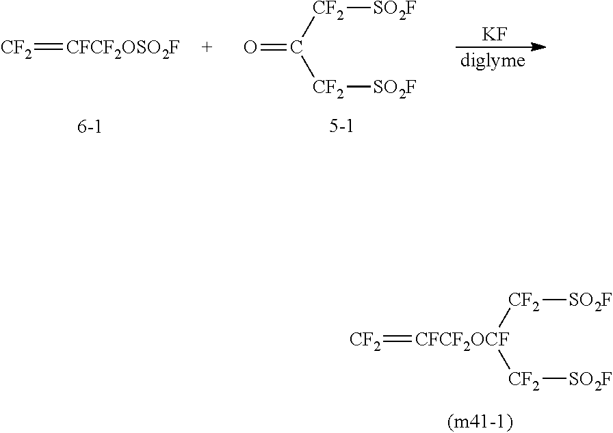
O=C([CF2][SO2F])[CF2][SO2F].[KF].[diglyme].[CF2]=[CFCF2OSO2F].[SO2F][CF2][CFCF2OCF](=[CF2])[CF2][SO2F]
